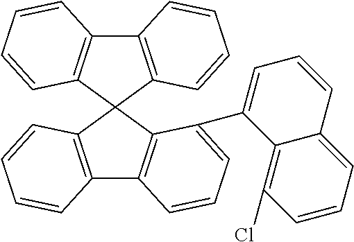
C12=C(C=CC=C1)C1(C3=C2C=CC=C3C2=CC=CC3=CC=CC(Cl)=C23)C2=C(C3=C1C=CC=C3)C=CC=C2
